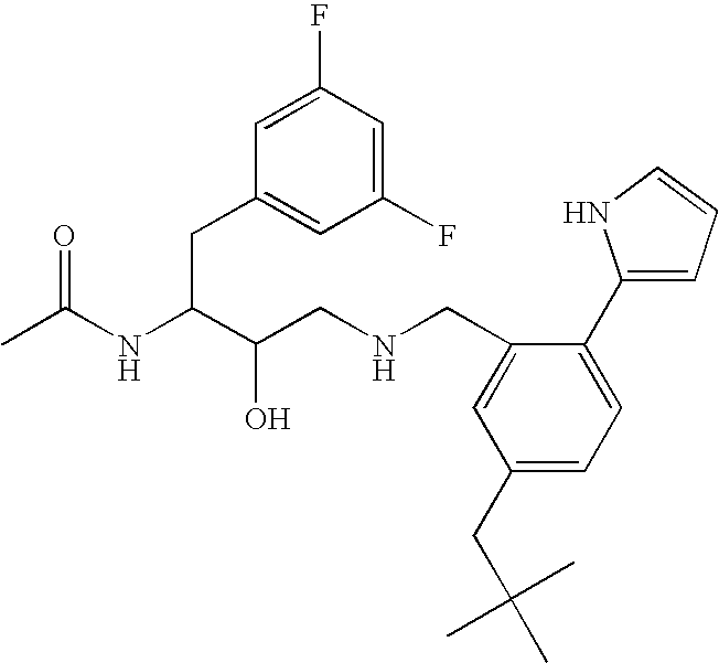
CC(NC(C(CNCC1=CC(CC(C)(C)C)=CC=C1C1=CC=CN1)O)CC1=CC(F)=CC(F)=C1)=O
